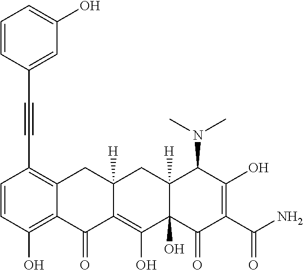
C1=CC(O)=C2C(=C1C#CC1=CC(O)=CC=C1)CC1([H])C(=C(O)C3(O)C([H])(C1)C(N(C)C)C(O)=C(C(N)=O)C3=O)C2=O
